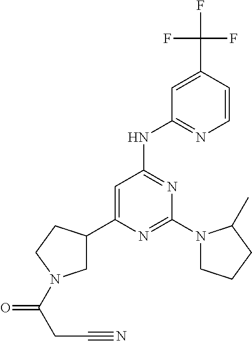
C1(N2CCCC2C)=NC(C2CN(C(=O)CC#N)CC2)=CC(NC2=NC=CC(C(F)(F)F)=C2)=N1
